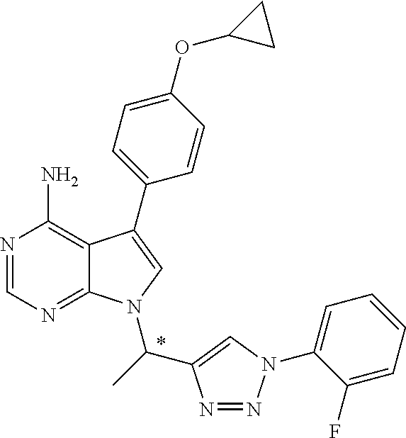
N1=CN=C2C(=C1N)C(C1=CC=C(OC3CC3)C=C1)=CN2C(C)C1=CN(C2=CC=CC=C2F)N=N1
